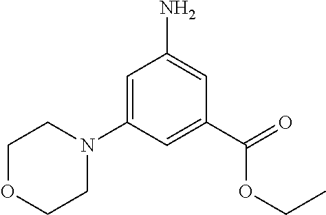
C1=C(N2CCOCC2)C=C(C(OCC)=O)C=C1N
